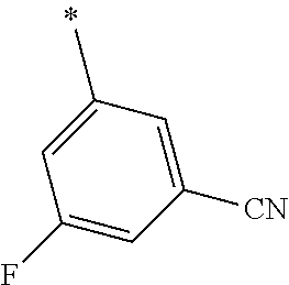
C1([CN])=CC(C)=CC(F)=C1
